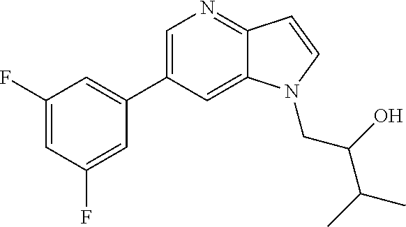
C1=C(C2=CC(F)=CC(F)=C2)C=C2C(=N1)C=CN2CC(O)C(C)C
